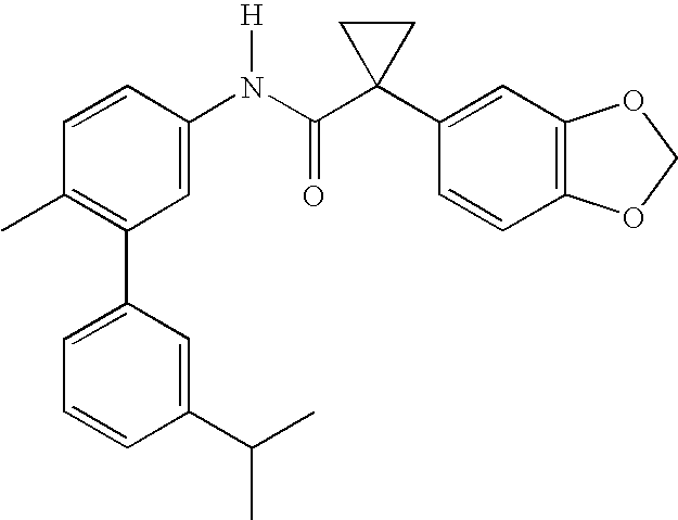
C1=CC(N(C(C2(C3=CC4=C(C=C3)OCO4)CC2)=O)[H])=CC(C2=CC=CC(C(C)C)=C2)=C1C
